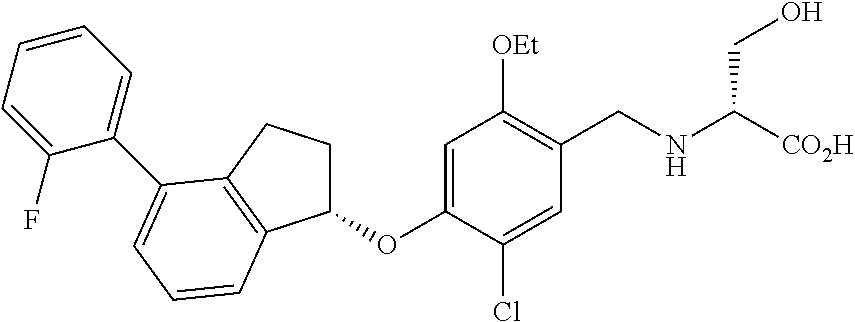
C1=C(OC2CCC3=C2C=CC=C3C2=CC=CC=C2F)C(Cl)=CC(CNC([CO2H])CO)=C1[OEt]
